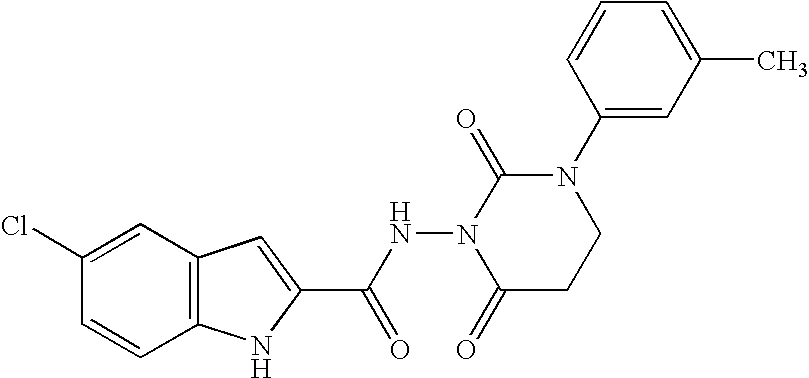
C12=C(C=C(Cl)C=C1)C=C(C(NN1C(=O)CCN(C3=CC(C)=CC=C3)C1=O)=O)N2
